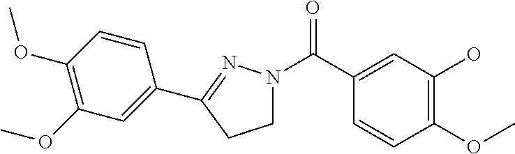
C1(OC)=C(O)C=C(C(=O)N2CCC(C3=CC(OC)=C(OC)C=C3)=N2)C=C1
